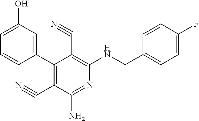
C1(C2=C(C#N)C(N)=NC(NCC3=CC=C(F)C=C3)=C2C#N)=CC(O)=CC=C1
